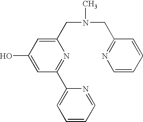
C1(CN(C)CC2=NC=CC=C2)=CC(O)=CC(C2=CC=CC=N2)=N1
